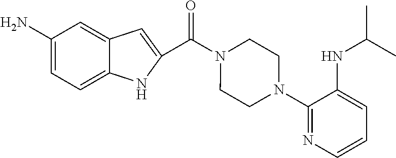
C1(N)=CC=C2C(=C1)C=C(C(N1CCN(C3=NC=CC=C3NC(C)C)CC1)=O)N2
